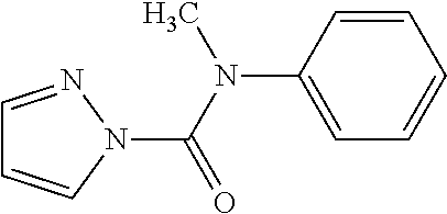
C1=NN(C(N(C)C2=CC=CC=C2)=O)C=C1
